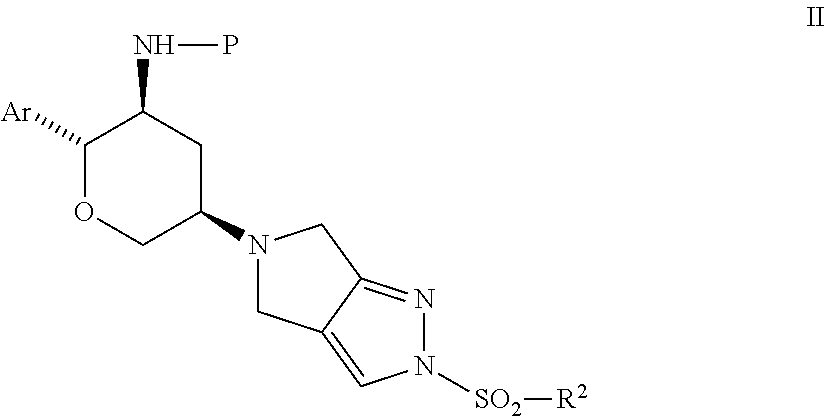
C1([Ar])OCC(N2CC3=CN([SO2][R2])N=C3C2)CC1NP
